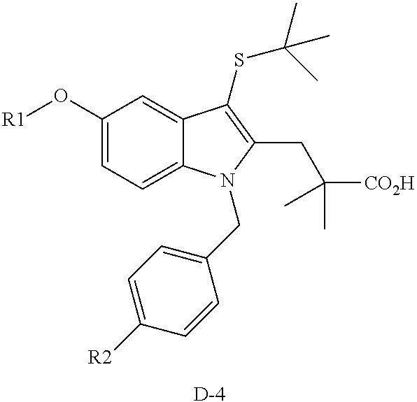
[D].C1(O[R1])=CC=C2C(=C1)C(SC(C)(C)C)=C(CC([CO2H])(C)C)N2CC1=CC=C([R2])C=C1
